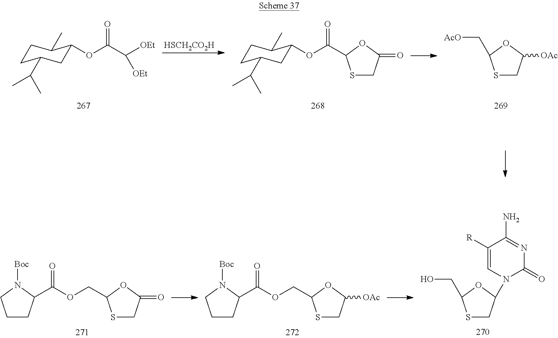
C1CC(C(C)C)CC(OC(C([OEt])[OEt])=O)C1C.[HSCH2CO2H].C1CC(C(C)C)CC(OC(=O)C2SCC(=O)O2)C1C.S1CC([OAc])OC1C[AcO].C1CC(C(OCC2SCC(=O)O2)=O)N([Boc])C1.C1CC(C(OCC2SCC([OAc])O2)=O)N([Boc])C1.S1CC(N2C(=O)N=C(N)C([R])=C2)OC1CO
